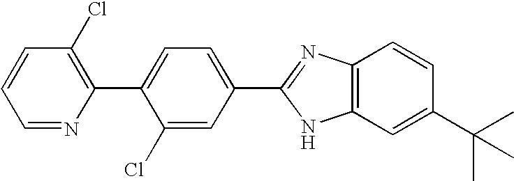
C1(Cl)=C(C2=CC=C(C3=NC4=C(N3)C=C(C(C)(C)C)C=C4)C=C2Cl)N=CC=C1
